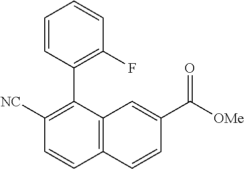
C1([NC])=C(C2=C(F)C=CC=C2)C2=C(C=C1)C=CC(C([OMe])=O)=C2
